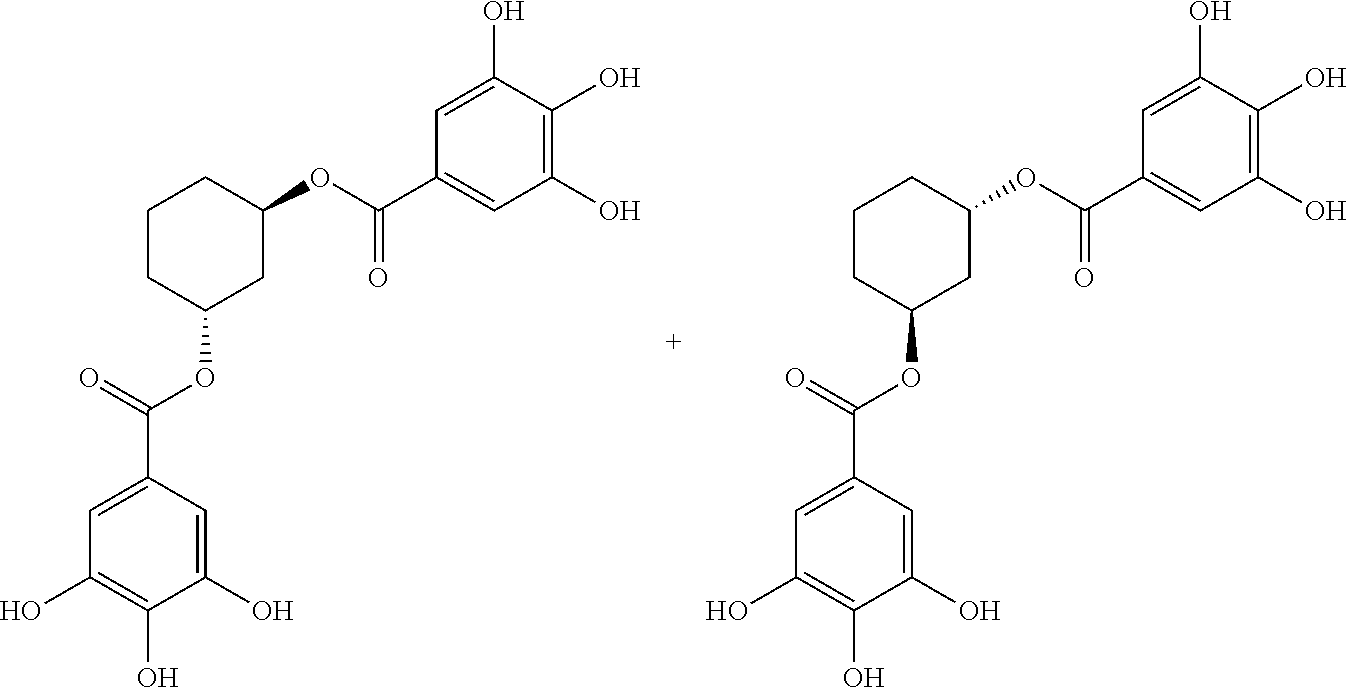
C1CC(OC(C2=CC(O)=C(O)C(O)=C2)=O)CC(OC(C2=CC(O)=C(O)C(O)=C2)=O)C1.C1CC(OC(C2=CC(O)=C(O)C(O)=C2)=O)CC(OC(C2=CC(O)=C(O)C(O)=C2)=O)C1
